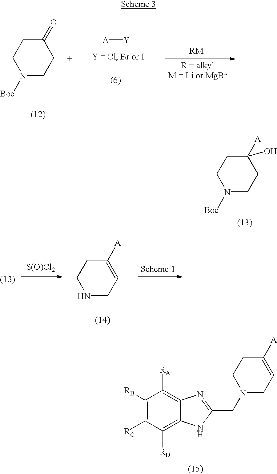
C1([RB])=C([RC])C([RD])=C2C(=C1[RA])N=C(CN1CC=C([A])CC1)N2.C1N([Boc])CCC(=O)C1.[A][Y].[RM].C1N([Boc])CCC([A])(O)C1.[S(O)Cl2].C1NCC=C([A])C1
